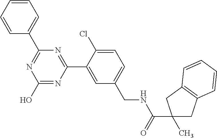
N1=C(C2=CC=CC=C2)N=C(C2=CC(CNC(C3(C)CC4=C(C3)C=CC=C4)=O)=CC=C2Cl)N=C1O
